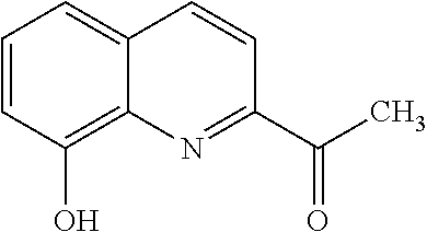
C1=CC(O)=C2C(=C1)C=CC(C(C)=O)=N2
